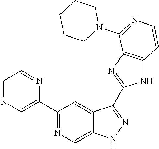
C1(C2=NC=C3C(=C2)C(C2=NC4=C(N2)C=CN=C4N2CCCCC2)=NN3)=CN=CC=N1
